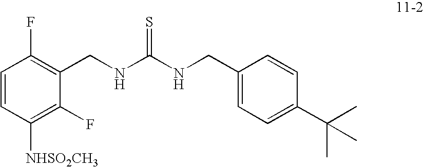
C1=CC([NHSO2CH3])=C(F)C(CNC(NCC2=CC=C(C(C)(C)C)C=C2)=S)=C1F
